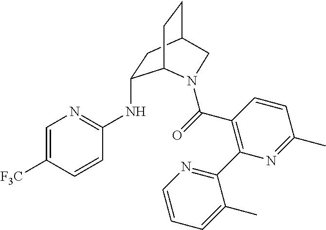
[F3C]C1=CN=C(NC2CC3CCC2N(C(=O)C2=C(C4=NC=CC=C4C)N=C(C)C=C2)C3)C=C1
